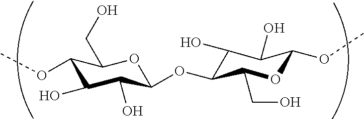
C1(OC)C(O)C(O)C(OC2C(O)C(O)C(OC)OC2CO)OC1CO
